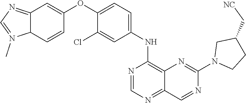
C12=NC=N(C)C1C=CC(OC1=CC=C(NC3=C4C(=NC=N3)C=NC(N3CCC(C[NC])C3)=N4)C=C1Cl)=C2
